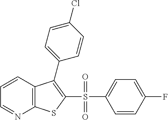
C1=CC2=C(N=C1)SC(S(C1=CC=C(F)C=C1)(=O)=O)=C2C1=CC=C(Cl)C=C1
